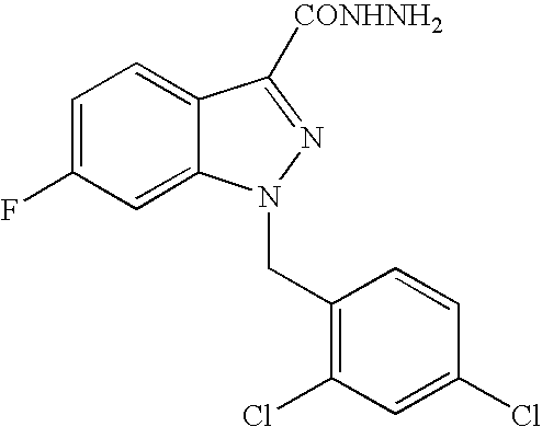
C1=C(F)C=C2C(=C1)C([CONHNH2])=NN2CC1=C(Cl)C=C(Cl)C=C1
